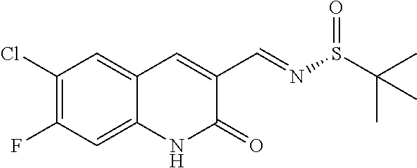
C1(Cl)=C(F)C=C2C(=C1)C=C(C=NS(C(C)(C)C)=O)C(=O)N2
